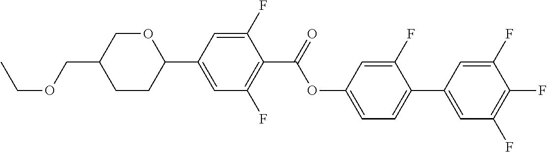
O1CC(COCC)CCC1C1=CC(F)=C(C(OC2=CC=C(C3=CC(F)=C(F)C(F)=C3)C(F)=C2)=O)C(F)=C1
